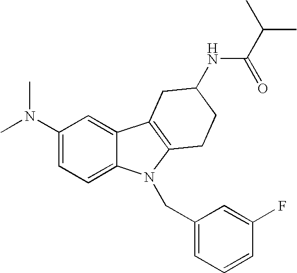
C1(N(C)C)=CC=C2C(=C1)C1=C(N2CC2=CC=CC(F)=C2)CCC(NC(=O)C(C)C)C1
